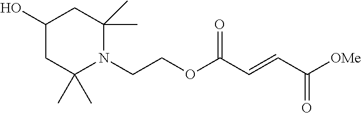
C1(O)CC(C)(C)N(CCOC(C=CC([OMe])=O)=O)C(C)(C)C1
